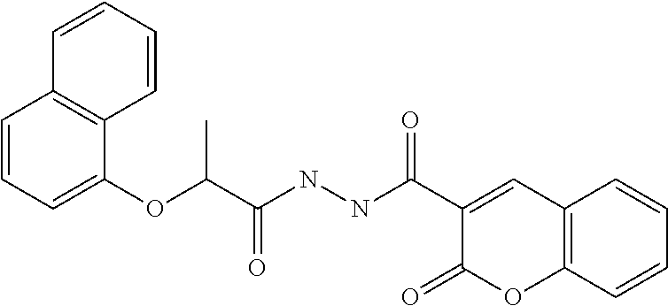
C1=CC=C(OC(C(NNC(C2=CC3=C(OC2=O)C=CC=C3)=O)=O)C)C2=C1C=CC=C2
